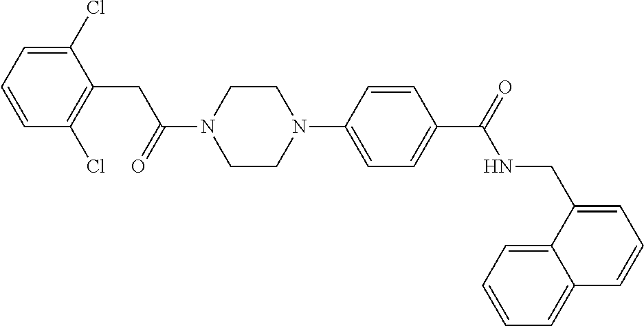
C1(Cl)=CC=CC(Cl)=C1CC(N1CCN(C2=CC=C(C(=O)NCC3=CC=CC4=CC=CC=C34)C=C2)CC1)=O
